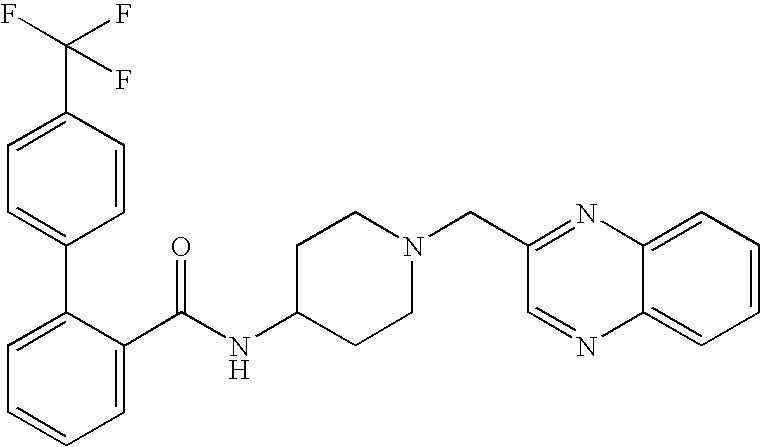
C1=C(C(F)(F)F)C=CC(C2=CC=CC=C2C(NC2CCN(CC3=NC4=CC=CC=C4N=C3)CC2)=O)=C1
